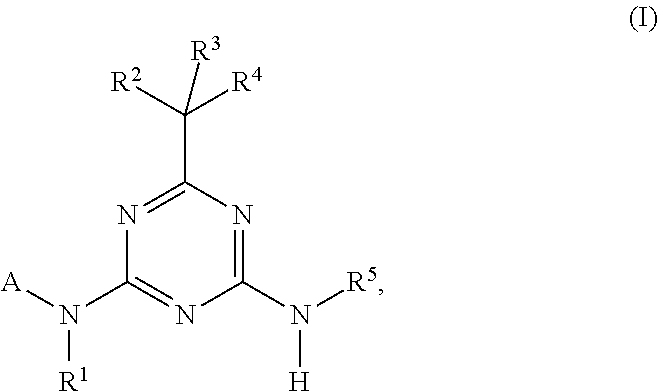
[A]N(C1=NC(N([R5])[H])=NC(C([R4])([R2])[R3])=N1)[R1]
